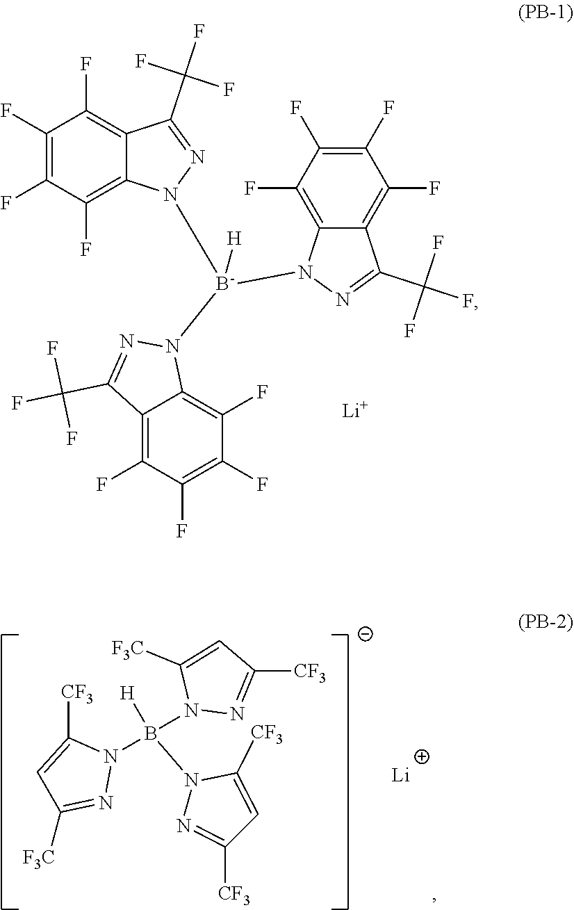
C1(F)=C(F)C(F)=C2C(=C1F)C(C(F)(F)F)=NN2[B-]([H])(N1C2=C(F)C(F)=C(F)C(F)=C2C(C(F)(F)F)=N1)N1C2=C(F)C(F)=C(F)C(F)=C2C(C(F)(F)F)=N1.[Li].N1(B(N2C([CF3])=CC([F3C])=N2)([H])N2N=C([CF3])C=C2[CF3])N=C([CF3])C=C1[F3C].[Li]
